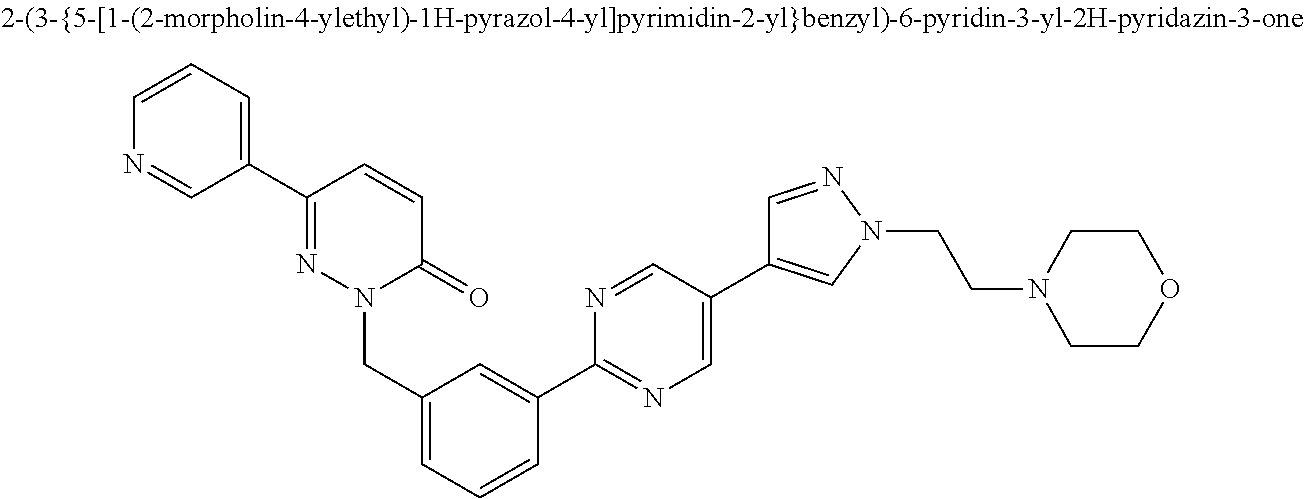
N1=CC(C2=NN(CC3=CC=CC(C4=NC=C(C5=CN(CCN6CCOCC6)N=C5)C=N4)=C3)C(=O)C=C2)=CC=C1
